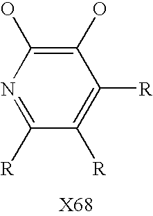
C1([R])=C([R])C(O)=C(O)N=C1[R]
